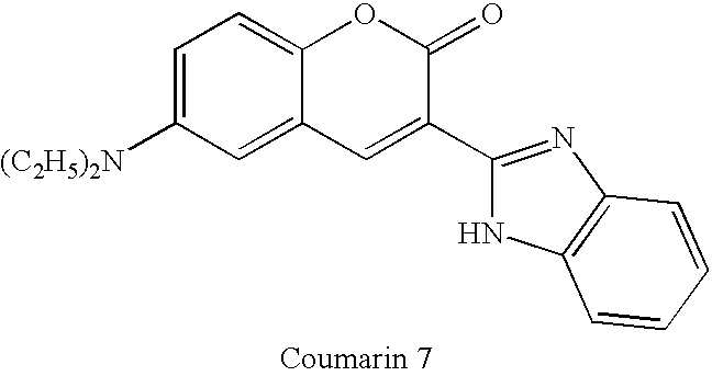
C1=C([(C2H5)2N])C=C2C(=C1)OC(=O)C(C1=NC3=C(N1)C=CC=C3)=C2
